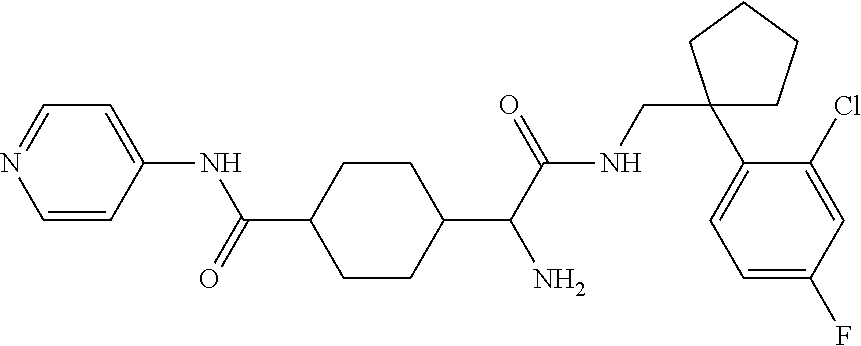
C1=CC(NC(=O)C2CCC(C(C(NCC3(C4=CC=C(F)C=C4Cl)CCCC3)=O)N)CC2)=CC=N1
